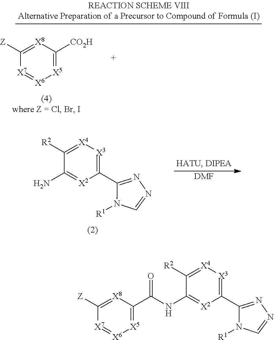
C1([Z])=[X8]C([CO2H])=[X5][X6]=[X7]1.C1([R2])=[X4][X3]=C(C2=NN=CN2[R1])[X2]=C1N.[DMF].C1([R2])=[X4][X3]=C(C2=NN=CN2[R1])[X2]=C1NC(C1=[X5][X6]=[X7]C([Z])=[X8]1)=O
